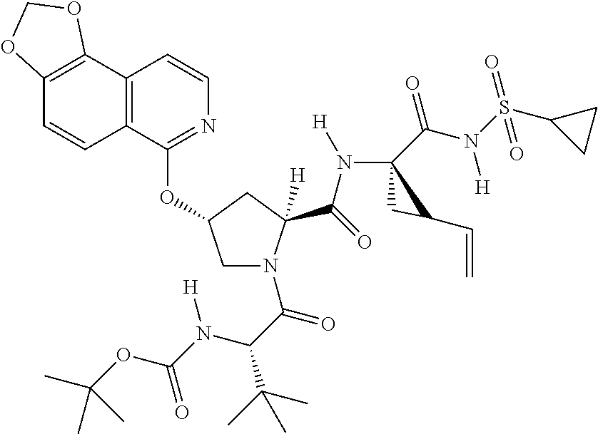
C12=C(C(OC3CN(C(C(C(C)(C)C)N(C(OC(C)(C)C)=O)[H])=O)C(C(=O)N([H])C4(C(N(S(C5CC5)(=O)=O)[H])=O)CC4C=C)([H])C3)=NC=C1)C=CC1=C2OCO1
